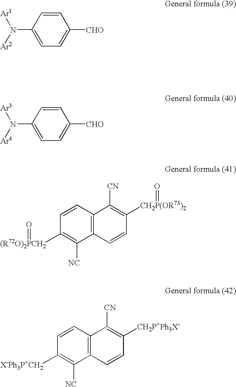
C12=C(C=CC([(R72O)2PCH2]=O)=C1[NC])C([CN])=C([CH2P(OR73)2]=O)C=C2.C12=C(C=CC([X-Ph3P+CH2])=C1[NC])C([CN])=C([CH2P+Ph3X-])C=C2.N(C1=CC=C([CHO])C=C1)([Ar2])[Ar1].N(C1=CC=C([CHO])C=C1)([Ar4])[Ar3]
